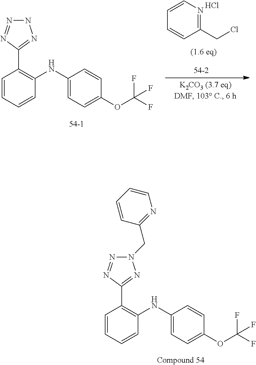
C1=CC=CC(NC2=CC=C(OC(F)(F)F)C=C2)=C1C1=NN(CC2=NC=CC=C2)N=N1.C1=CN=C(CCl)C=C1.C1=CC=CC(NC2=CC=C(OC(F)(F)F)C=C2)=C1C1=NNN=N1.Cl
